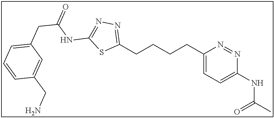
C1(CCCCC2=CC=C(NC(C)=O)N=N2)=NN=C(NC(CC2=CC=CC(CN)=C2)=O)S1
